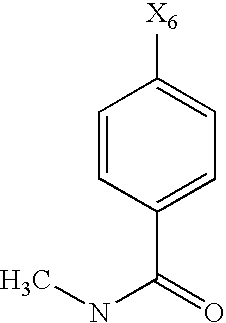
C1=CC(C(=O)NC)=CC=C1[X6]
